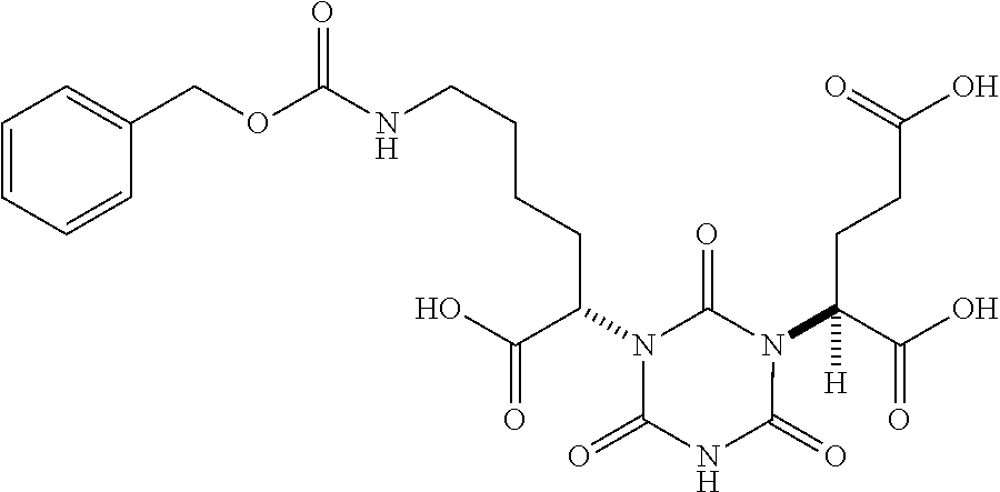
C1(COC(NCCCCC(N2C(=O)N(C(C(O)=O)(CCC(O)=O)[H])C(=O)NC2=O)C(O)=O)=O)=CC=CC=C1
